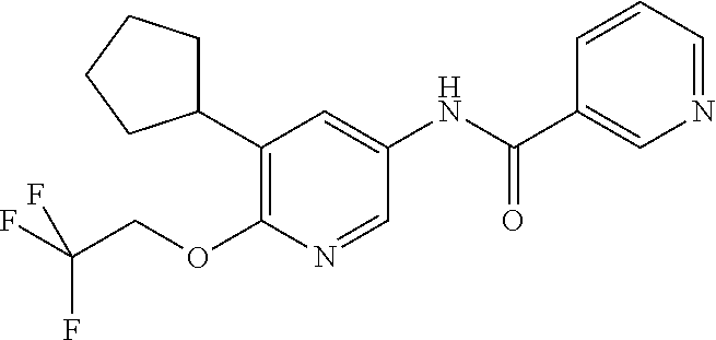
C1(C2CCCC2)=C(OCC(F)(F)F)N=CC(NC(C2=CN=CC=C2)=O)=C1
